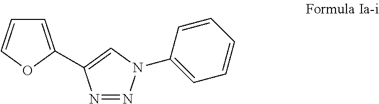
N1=NN(C2=CC=CC=C2)C=C1C1=CC=CO1
